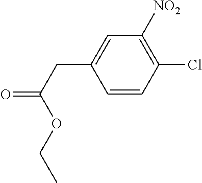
C1=C(CC(=O)OCC)C=CC(Cl)=C1[NO2]
